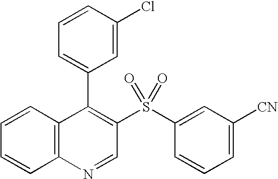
C12=C(C=CC=C1)C(C1=CC=CC(Cl)=C1)=C(S(C1=CC([CN])=CC=C1)(=O)=O)C=N2
